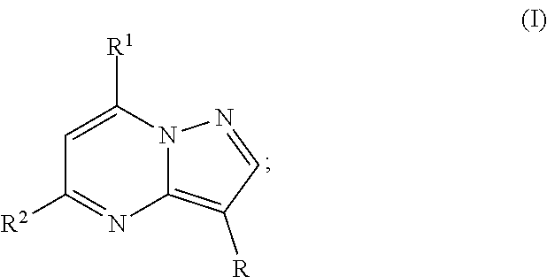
C1=C([R1])N2C(=C([R])C=N2)N=C1[R2]
